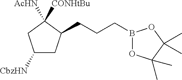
C1([CbzHN])CC(CCCB2OC(C)(C)C(C)(C)O2)C([AcHN])([CONHtBu])C1
